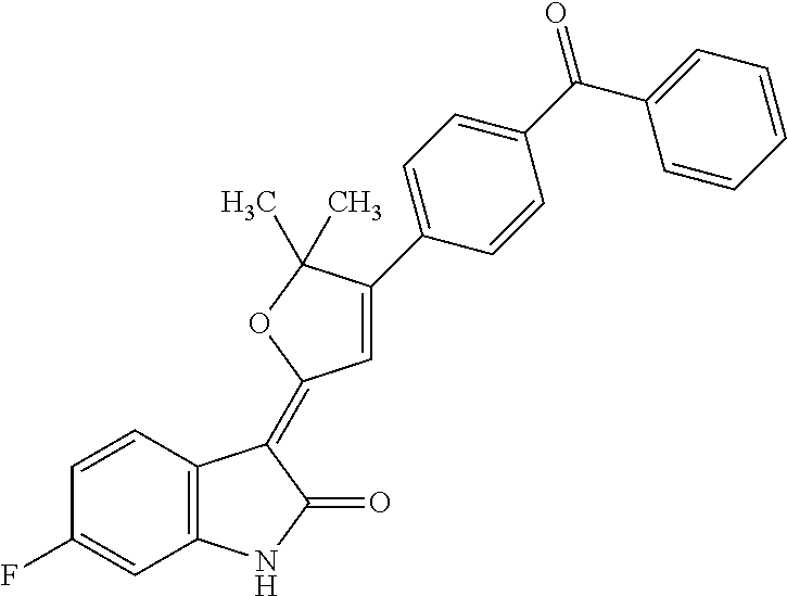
C1=CC(F)=CC2=C1C(=C1C=C(C3=CC=C(C(=O)C4=CC=CC=C4)C=C3)C(C)(C)O1)C(=O)N2
